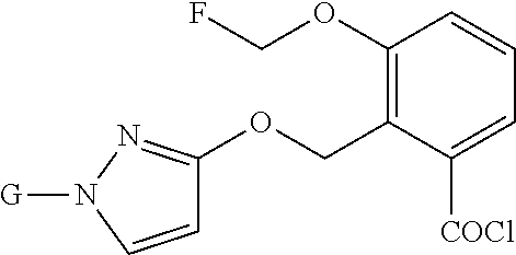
C1(OCF)=C(COC2=NN([G])C=C2)C([COCl])=CC=C1
